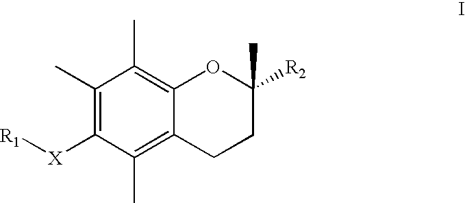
C1(C)=C([X][R1])C(C)=C2C(=C1C)OC(C)([R2])CC2
